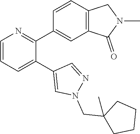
C1=CC=C(C2=CN(CC3(C)CCCC3)N=C2)C(C2=CC3=C(C=C2)CN(C)C3=O)=N1
